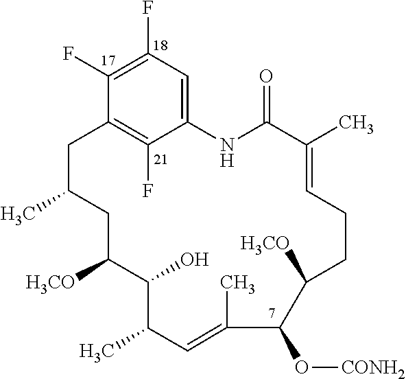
C1(F)=C(F)C2=C(F)C(=C1)NC(=O)C(C)=CCCC([H3CO])C(O[CONH2])C(C)=CC(C)C(O)C([H3CO])CC(C)C2
